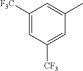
C1=C([CF3])C=C([F3C])C=C1C
